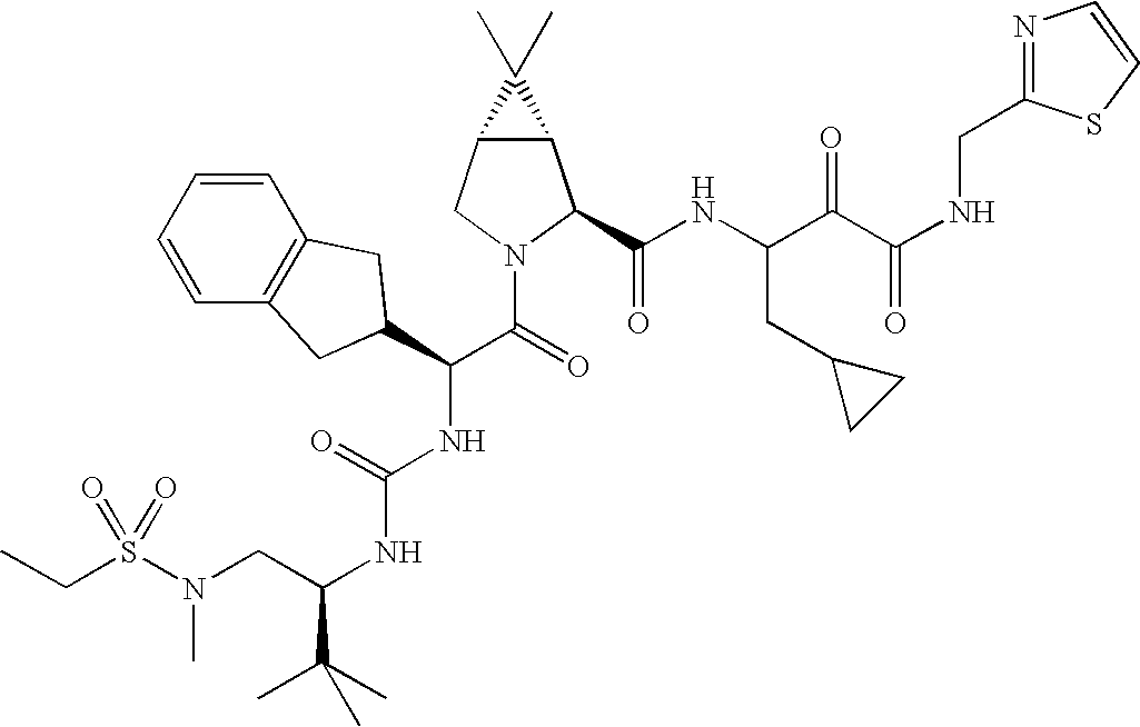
C1=CC=CC2=C1CC(C(C(=O)N1CC3C(C1C(NC(C(C(NCC1=NC=CS1)=O)=O)CC1CC1)=O)C3(C)C)NC(NC(C(C)(C)C)CN(S(CC)(=O)=O)C)=O)C2
